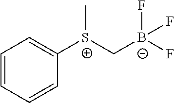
C1=CC=CC([S+](C[B-](F)(F)F)C)=C1
